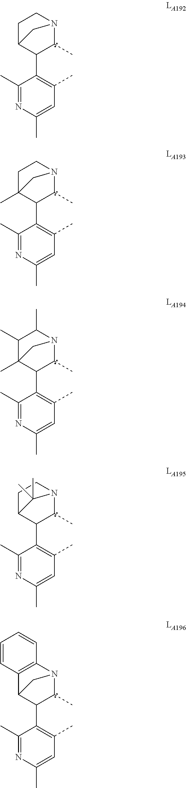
C1(C2C(C)N3CCC2C3)=C(C)C=C(C)N=C1C.C1(C2C(C)N3CCC2(C)C3)=C(C)C=C(C)N=C1C.C1(C2C(C)N3C(C)C(C)C2(C)C3)=C(C)C=C(C)N=C1C.C1(C2C(C)N3CCC2C3(C)C)=C(C)C=C(C)N=C1C.C1(C2C(C)N3C4=C(C2C3)C=CC=C4)=C(C)C=C(C)N=C1C
